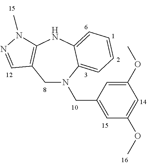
C1C2=C(NC3=CC=CC=C3N1CC1=CC(OC)=CC(OC)=C1)N(C)N=C2
